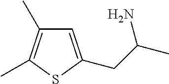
C1=C(CC(C)N)SC(C)=C1C
